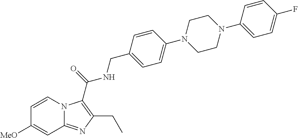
C1=CN2C(=NC(CC)=C2C(=O)NCC2=CC=C(N3CCN(C4=CC=C(F)C=C4)CC3)C=C2)C=C1[MeO]
